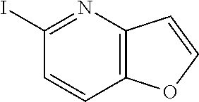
C1(I)=NC2=C(C=C1)OC=C2
